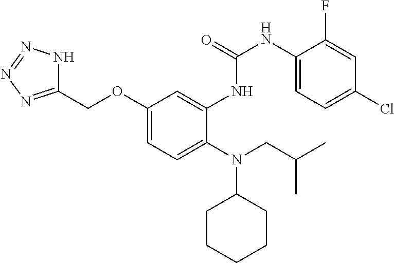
C1(OCC2=NN=NN2)=CC=C(N(CC(C)C)C2CCCCC2)C(NC(NC2=CC=C(Cl)C=C2F)=O)=C1
